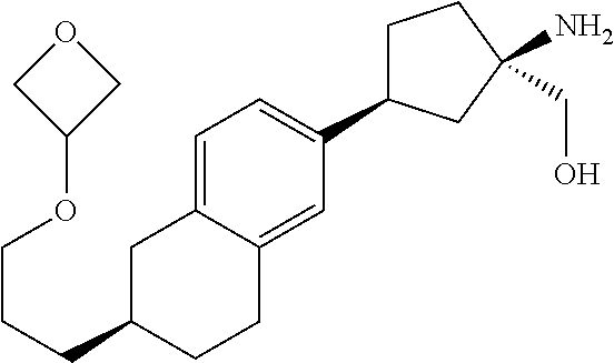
C1C(C2=CC=C3C(=C2)CCC(CCCOC2COC2)C3)CC(N)(CO)C1
